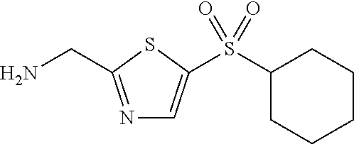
N1=C(CN)SC(S(C2CCCCC2)(=O)=O)=C1
